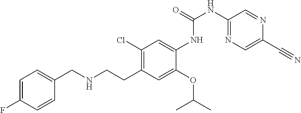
C1=C(F)C=CC(CNCCC2=C(Cl)C=C(NC(NC3=NC=C(C#N)N=C3)=O)C(OC(C)C)=C2)=C1
